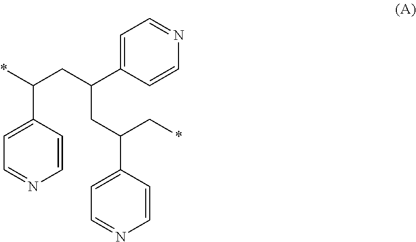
C1=CC(C(*)CC(CC(C2=CC=NC=C2)C*)C2=CC=NC=C2)=CC=N1
